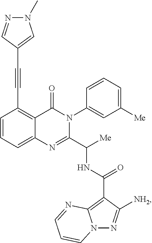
C12=CC=CC(C#CC3=CN(C)N=C3)=C1C(=O)N(C1=CC([Me])=CC=C1)C(C([Me])NC(C1=C3N(N=C1[NH2])C=CC=N3)=O)=N2
